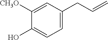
C1=C(CC=C)C=C([CH3O])C(O)=C1
